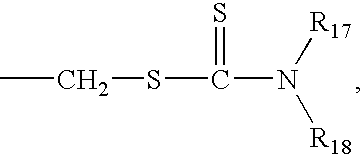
CCSC(N([R18])[R17])=S
